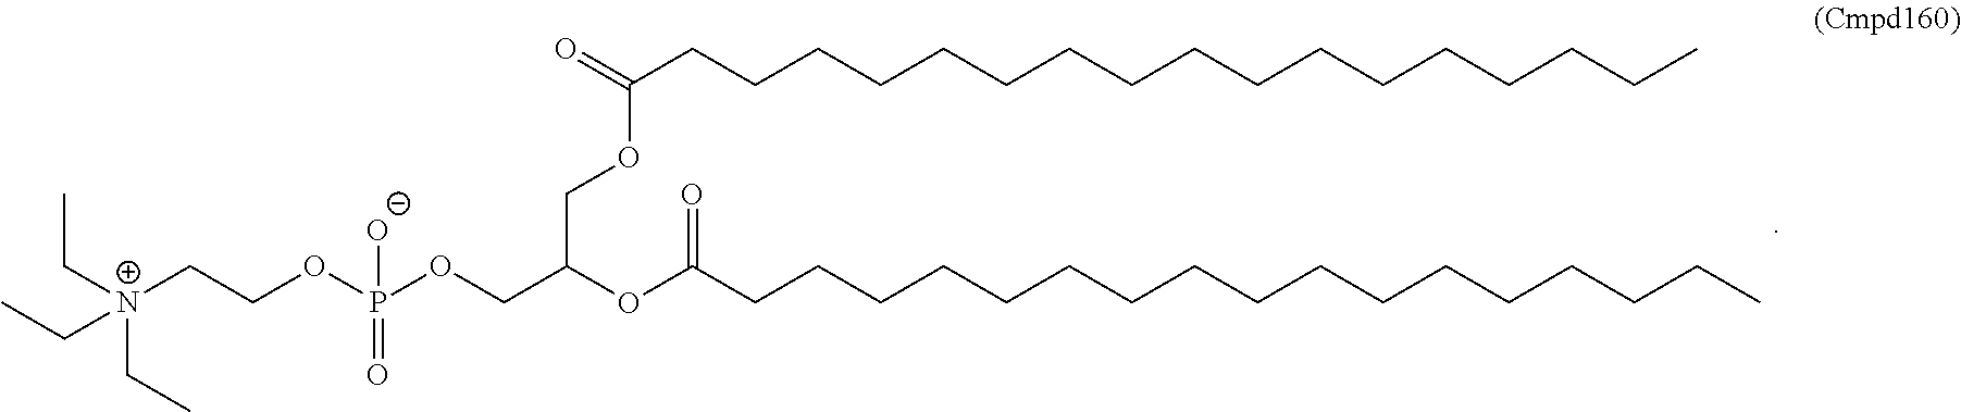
C(COP(=O)(OCC(OC(CCCCCCCCCCCCCCCCC)=O)COC(=O)CCCCCCCCCCCCCCCCC)[O-])[N+](CC)(CC)CC
